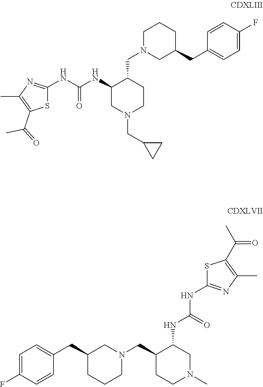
N1(CC2CCN(C)CC2NC(NC2=NC(C)=C(C(=O)C)S2)=O)CC(CC2=CC=C(F)C=C2)CCC1.N(C(NC1CN(CC2CC2)CCC1CN1CC(CC2=CC=C(F)C=C2)CCC1)=O)C1=NC(C)=C(C(=O)C)S1
